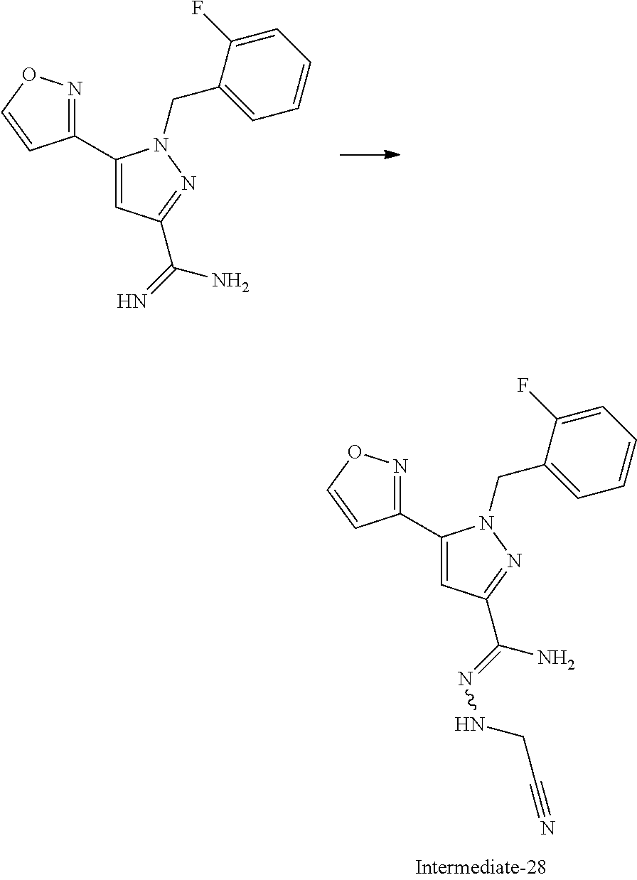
C1(C2=CC(C(=NNCC#N)N)=NN2CC2=CC=CC=C2F)=NOC=C1.C1(C2=CC(C(=N)N)=NN2CC2=CC=CC=C2F)=NOC=C1
